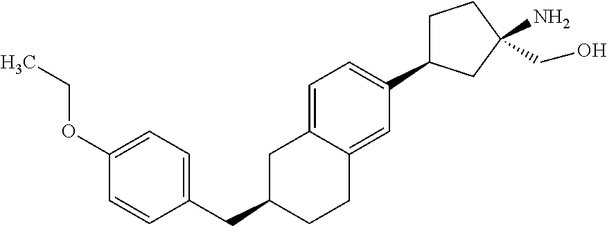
C(C1CCC2=CC(C3CCC(N)(CO)C3)=CC=C2C1)C1=CC=C(OCC)C=C1
